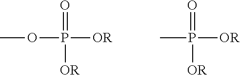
COP(=O)([OR])[OR].CP(=O)([OR])[OR]
